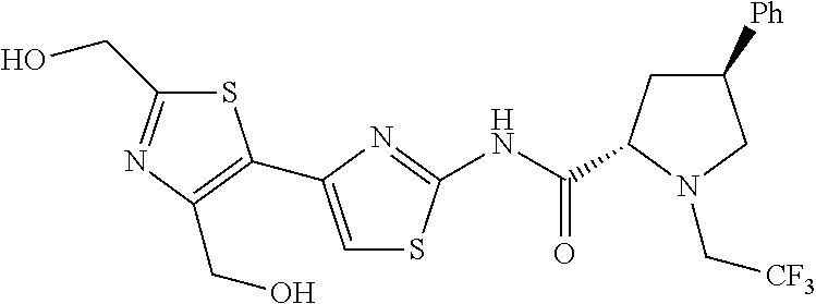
S1C(CO)=NC(CO)=C1C1=CSC(NC(=O)C2CC([Ph])CN2C[CF3])=N1
